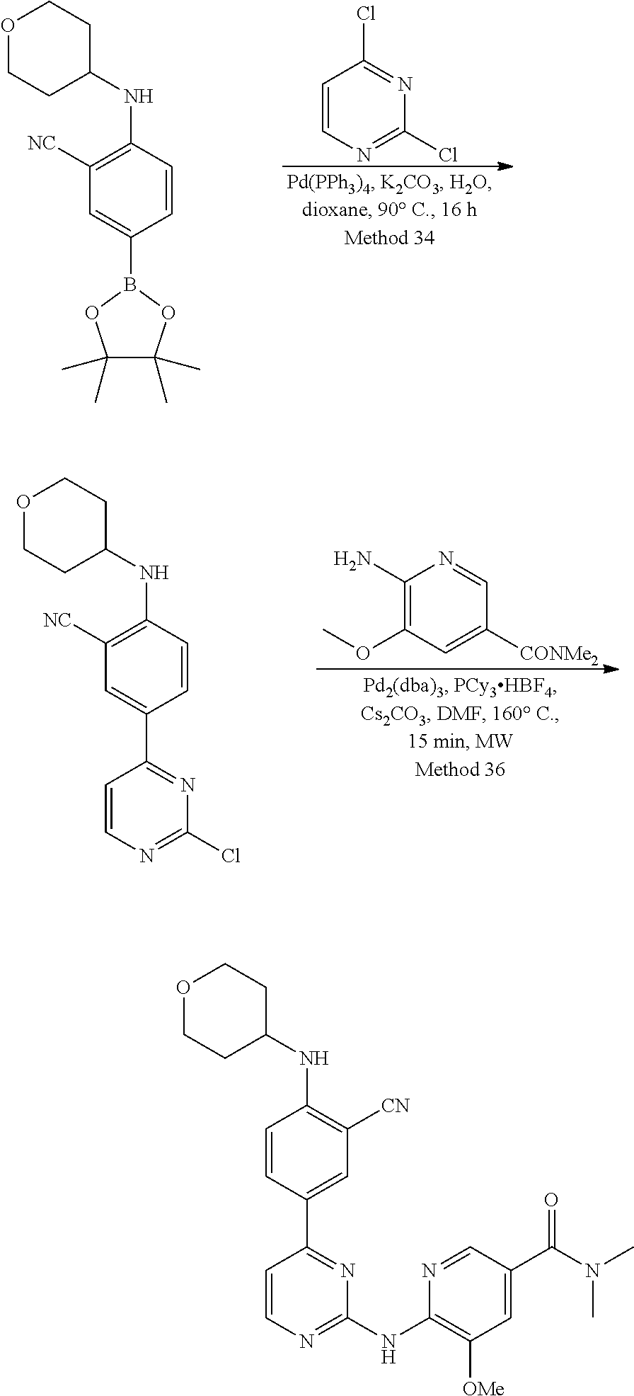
C1=CN=C(Cl)N=C1Cl.C1(C)(C)C(C)(C)OB(C2=CC([NC])=C(NC3CCOCC3)C=C2)O1.C1(C2=NC(Cl)=NC=C2)=CC([NC])=C(NC2CCOCC2)C=C1.C1(N)=C(OC)C=C([CONMe2])C=N1.C1(C2=NC(NC3=C([OMe])C=C(C(=O)N(C)C)C=N3)=NC=C2)=CC([CN])=C(NC2CCOCC2)C=C1
